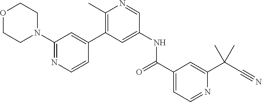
O1CCN(C2=NC=CC(C3=C(C)N=CC(NC(C4=CC=NC(C(C#N)(C)C)=C4)=O)=C3)=C2)CC1
